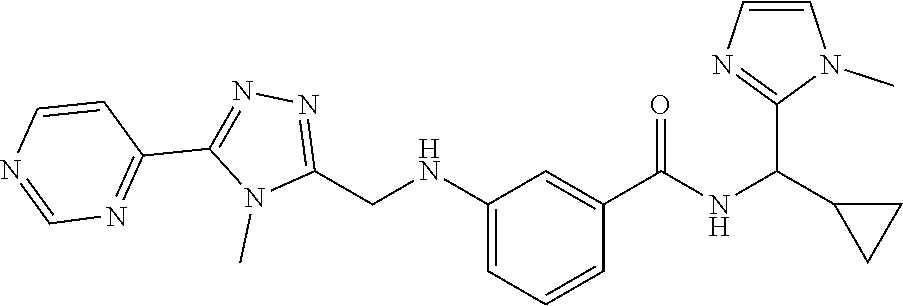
C1=CC(C2=NN=C(CNC3=CC=CC(C(NC(C4=NC=CN4C)C4CC4)=O)=C3)N2C)=NC=N1
